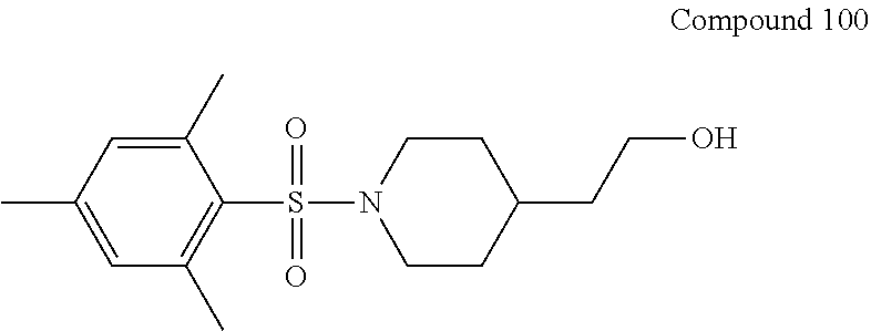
O=S(C1=C(C)C=C(C)C=C1C)(=O)N1CCC(CCO)CC1
